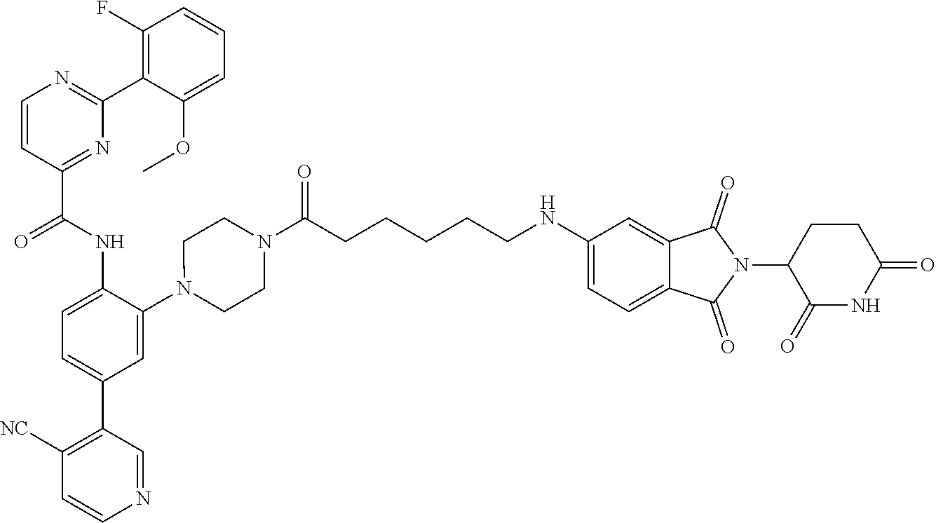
C1=CC(C(NC2=CC=C(C3=C([NC])C=CN=C3)C=C2N2CCN(C(CCCCCNC3=CC=C4C(=C3)C(=O)N(C3C(=O)NC(=O)CC3)C4=O)=O)CC2)=O)=NC(C2=C(F)C=CC=C2OC)=N1
